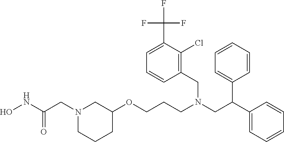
O(CCCN(CC(C1=CC=CC=C1)C1=CC=CC=C1)CC1=C(Cl)C(C(F)(F)F)=CC=C1)C1CN(CC(NO)=O)CCC1
